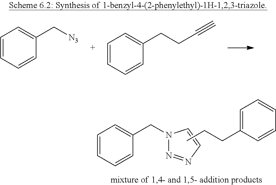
C1=CC=CC(CN2N=NC=C2)=C1.CCCC1=CC=CC=C1.C1=CC=CC(C[N3])=C1.C1=CC=CC(CCC#C)=C1
